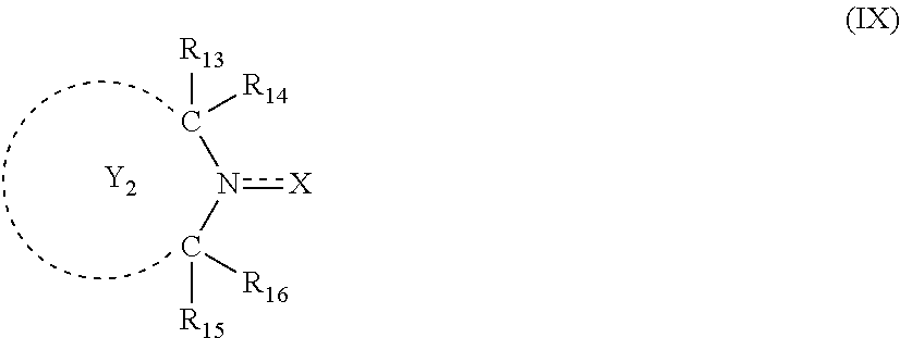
[X]n(C([R15])[R16])C([R13])[R14].[Y2]
